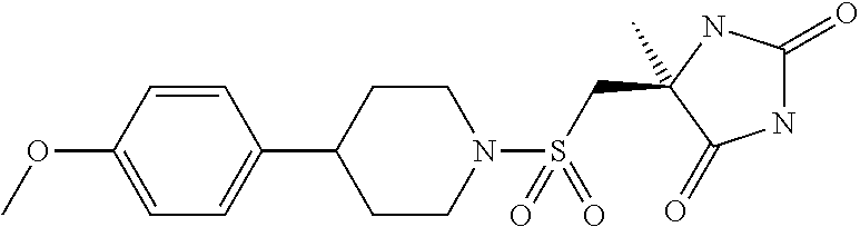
C1=C(C2CCN(S(CC3(C)C(=O)NC(=O)N3)(=O)=O)CC2)C=CC(OC)=C1
